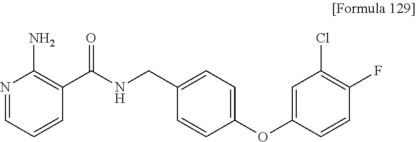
N1=CC=CC(C(NCC2=CC=C(OC3=CC(Cl)=C(F)C=C3)C=C2)=O)=C1N
